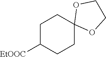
C1C([EtOOC])CCC2(C1)OCCO2
